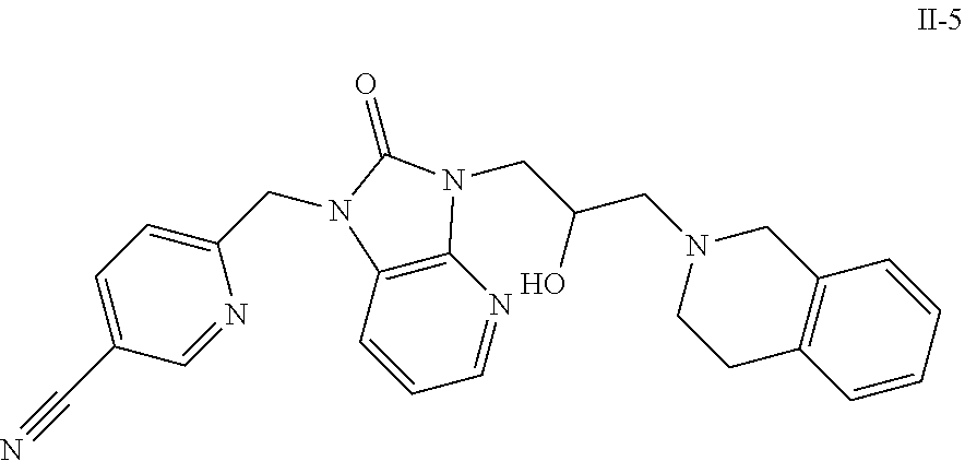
C1(CN2C3=C(N=CC=C3)N(CC(CN3CCC4=C(C3)C=CC=C4)O)C2=O)=CC=C(C#N)C=N1
